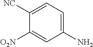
NC1=CC=C([NC])C([O2N])=C1
